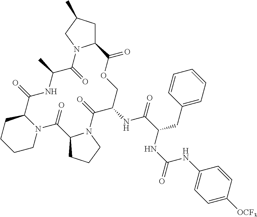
C12CC(C)CN1C(=O)C(C)NC(=O)C1CCCCN1C(=O)C1CCCN1C(=O)C(NC(=O)C(CC1=CC=CC=C1)NC(=O)NC1=CC=C([OCF3])C=C1)COC2=O
